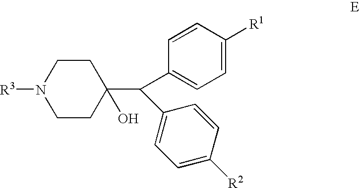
N1([R3])CCC(C(C2=CC=C([R1])C=C2)C2=CC=C([R2])C=C2)(O)CC1
